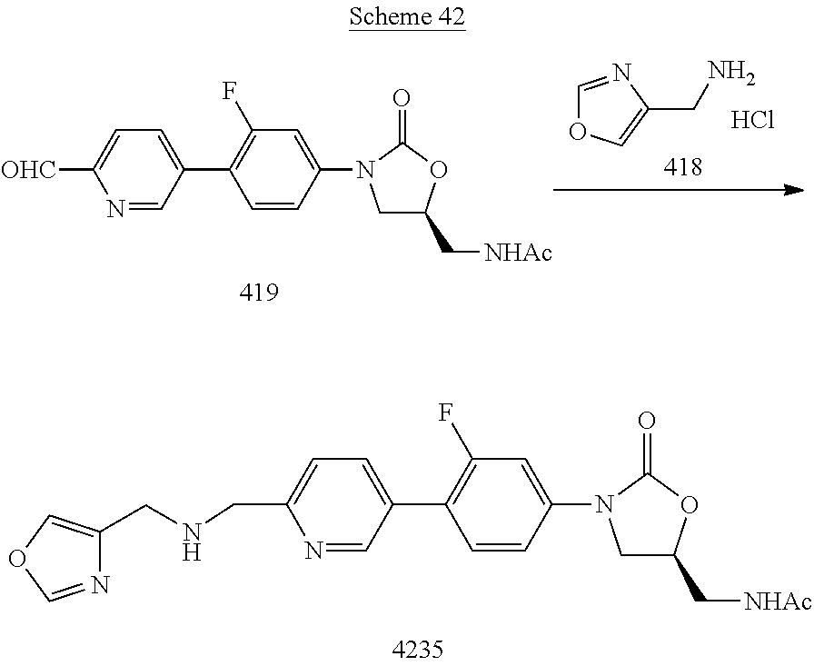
N1=COC=C1CNCC1=CC=C(C2=C(F)C=C(N3CC(C[NHAc])OC3=O)C=C2)C=N1.Cl.[OHC]C1=CC=C(C2=C(F)C=C(N3CC(C[NHAc])OC3=O)C=C2)C=N1.C1=NC(CN)=CO1
